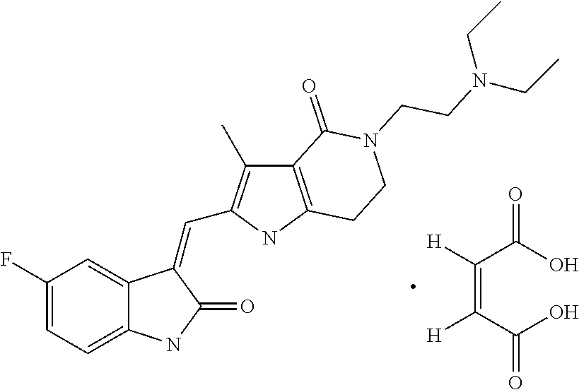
C1(F)=CC=C2C(=C1)C(=CC1=C(C)C3=C(N1)CCN(CCN(CC)CC)C3=O)C(=O)N2.[H]C(C(O)=O)=C(C(O)=O)[H]
